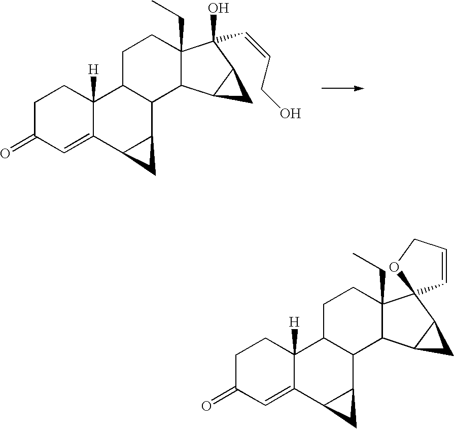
C1C(=O)C=C2C([H])(C1)C1C(C3C2C3)C2C(CC)(CC1)C(O)(C=CCO)C1C2C1.C1C(=O)C=C2C([H])(C1)C1C(C3C2C3)C2C(CC)(CC1)C1(C3C2C3)C=CCO1
